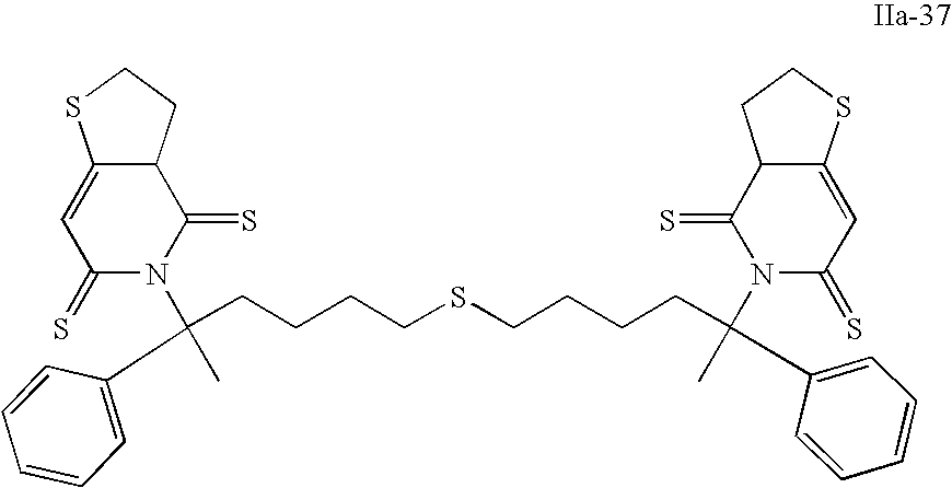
C(CCCSCCCCC(C)(N1C(=S)C=C2C(C1=S)CCS2)C1=CC=CC=C1)C(C)(N1C(=S)C2C(=CC1=S)SCC2)C1=CC=CC=C1
